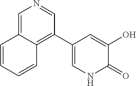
C1=C2C(=C(C3=CNC(=O)C(O)=C3)C=N1)C=CC=C2
